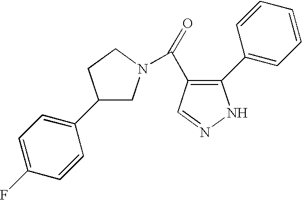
C1(C2=CC=C(F)C=C2)CN(C(=O)C2=C(C3=CC=CC=C3)NN=C2)CC1
